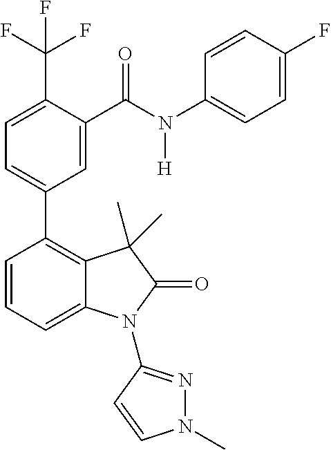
C1=C(C(F)(F)F)C(C(N(C2=CC=C(F)C=C2)[H])=O)=CC(C2=C3C(=CC=C2)N(C2=NN(C)C=C2)C(=O)C3(C)C)=C1
